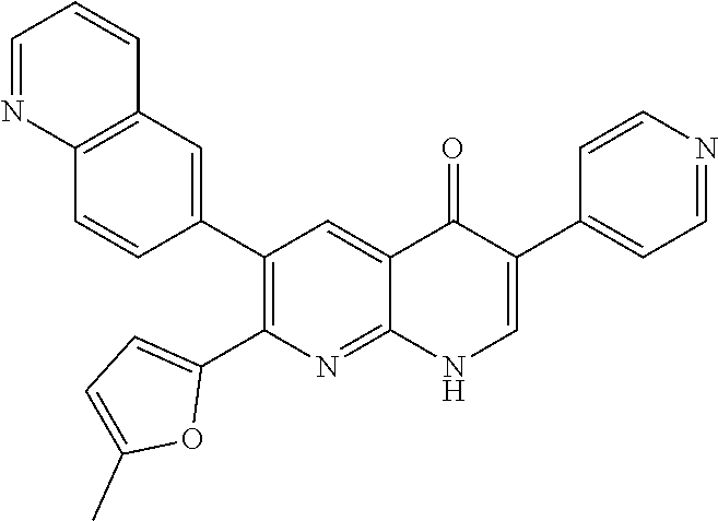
C12=C(C=C(C3=C(C4=CC=C(C)O4)N=C4C(=C3)C(=O)C(C3=CC=NC=C3)=CN4)C=C1)C=CC=N2
